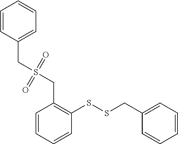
C1=CC(CS(CC2=C(SSCC3=CC=CC=C3)C=CC=C2)(=O)=O)=CC=C1
